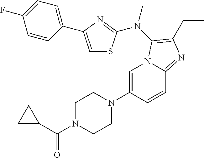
C1=C(N2CCN(C(C3CC3)=O)CC2)C=CC2=NC(CC)=C(N(C)C3=NC(C4=CC=C(F)C=C4)=CS3)N12
